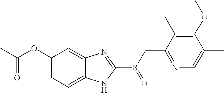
O(C1=CC=C2NC(S(CC3=NC=C(C)C(OC)=C3C)=O)=NC2=C1)C(C)=O
